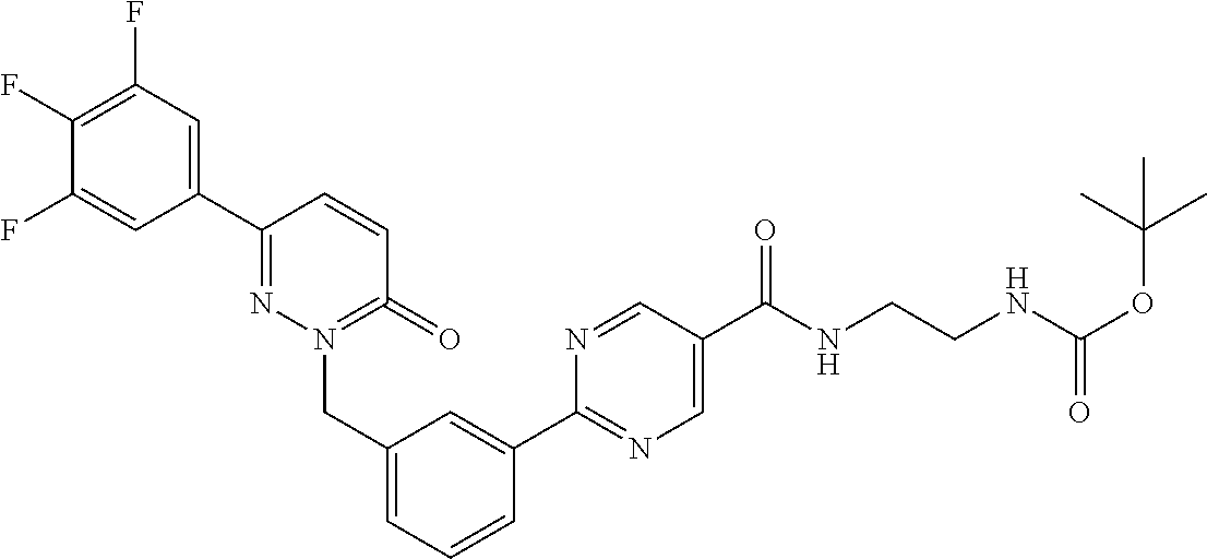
C1(C2=NN(CC3=CC=CC(C4=NC=C(C(NCCNC(OC(C)(C)C)=O)=O)C=N4)=C3)=C(=O)C=C2)=CC(F)=C(F)C(F)=C1
